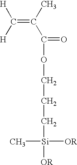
C(=C(C)C(=O)OCCC[Si](C)([OR])[OR])([H])[H]
